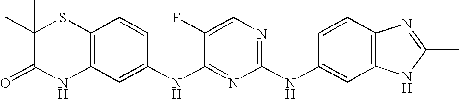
C1(C)(C)C(=O)NC2=C(S1)C=CC(NC1=NC(NC3=CC4=C(C=C3)N=C(C)N4)=NC=C1F)=C2
